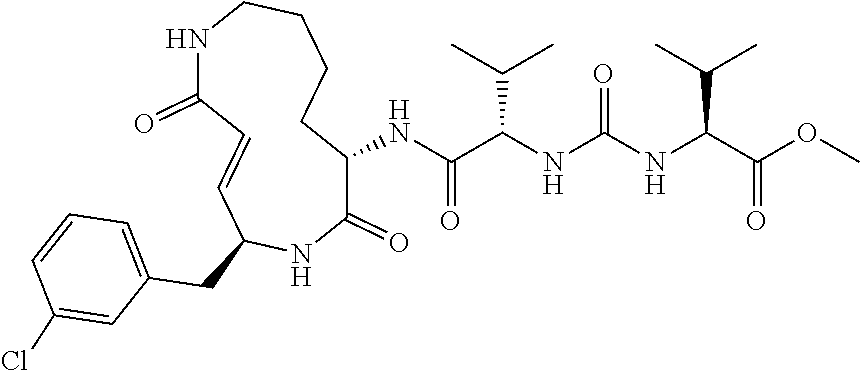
C1(=O)C(NC(C(NC(NC(C(OC)=O)C(C)C)=O)C(C)C)=O)CCCCNC(=O)C=CC(CC2=CC=CC(Cl)=C2)N1
